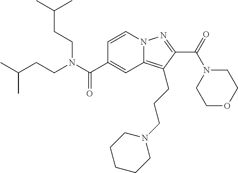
O=C(N1CCOCC1)C1=NN2C(=C1CCCN1CCCCC1)C=C(C(N(CCC(C)C)CCC(C)C)=O)C=C2
